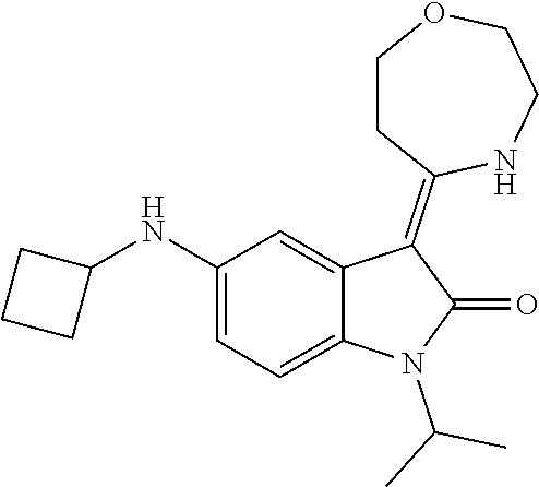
C1(NC2CCC2)=CC=C2C(=C1)C(=C1CCOCCN1)C(=O)N2C(C)C
